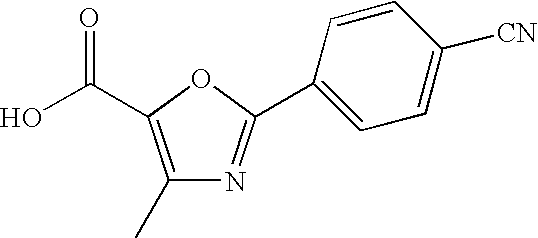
C1(C)=C(C(O)=O)OC(C2=CC=C([CN])C=C2)=N1
